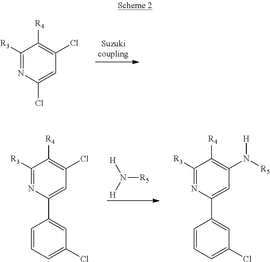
C1=C(Cl)N=C([R3])C([R4])=C1Cl.C1=C(C2=CC(Cl)=CC=C2)N=C([R3])C([R4])=C1Cl.N([R5])([H])[H].C1=C(C2=CC(Cl)=CC=C2)N=C([R3])C([R4])=C1N([R5])[H]
